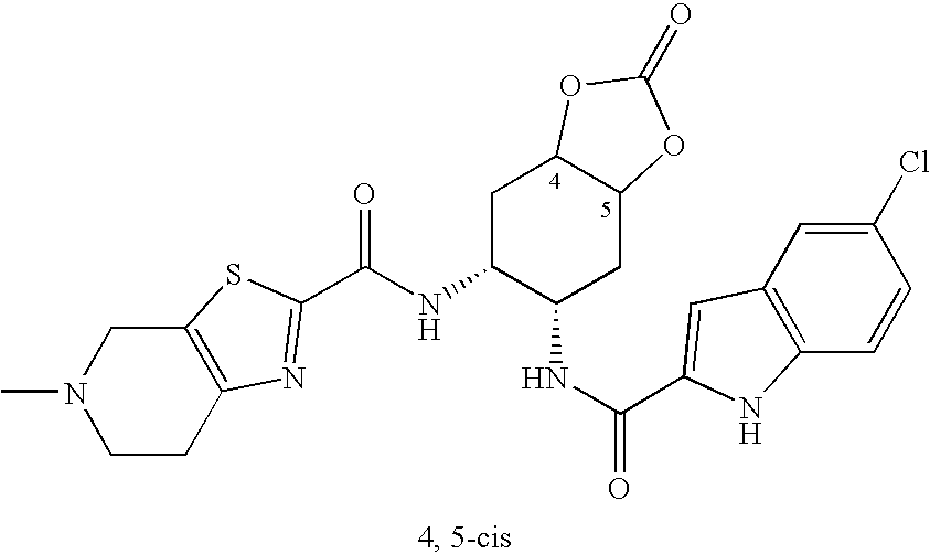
N(C1C(NC(=O)C2=CC3=C(C=CC(Cl)=C3)N2)CC2C(C1)OC(=O)O2)C(=O)C1=NC2=C(CN(C)CC2)S1
